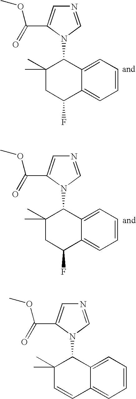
C1(C)(C)CC(F)C2=CC=CC=C2C1N1C=NC=C1C(=O)OC.C1(C)(C)CC(F)C2=CC=CC=C2C1N1C=NC=C1C(=O)OC.C1(C)(C)C=CC2=CC=CC=C2C1N1C=NC=C1C(=O)OC
